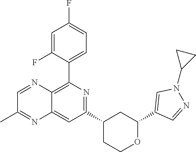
C1(C2=C3C(=CC(C4CCOC(C5=CN(C6CC6)N=C5)C4)=N2)N=C(C)C=N3)=CC=C(F)C=C1F
